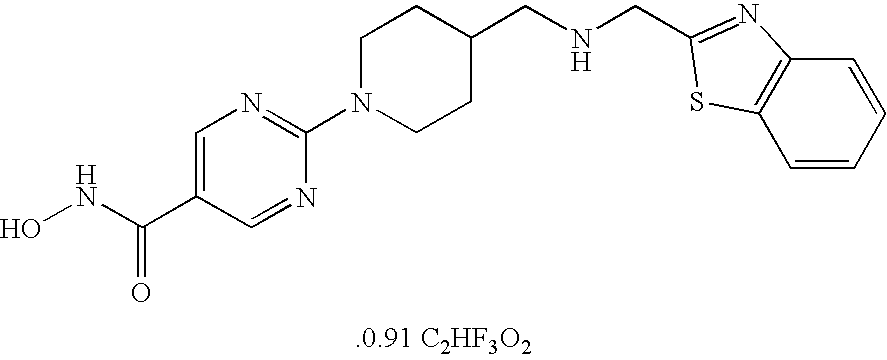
ONC(C1=CN=C(N2CCC(CNCC3=NC4=C(C=CC=C4)S3)CC2)N=C1)=O
